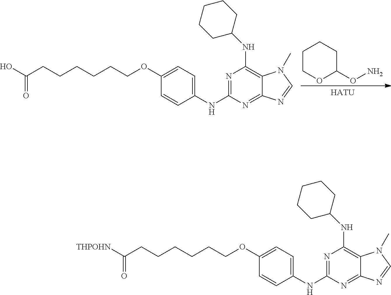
C1(OCCCCCCC(O)=O)=CC=C(NC2=NC(NC3CCCCC3)=C3C(=N2)N=CN3C)C=C1.C1COC(ON)CC1.[HATU].C1(OCCCCCCC([THPOHN])=O)=CC=C(NC2=NC(NC3CCCCC3)=C3C(=N2)N=CN3C)C=C1
